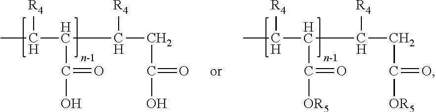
CC(C(C(CC(O)=O)[R4])C(=O)O)[R4].CC(C(C(CC([OR5])=O)[R4])C(=O)[OR5])[R4]
